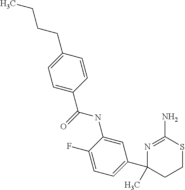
N(C1=CC(C2(C)N=C(N)SCC2)=CC=C1F)C(=O)C1=CC=C(CCCC)C=C1
